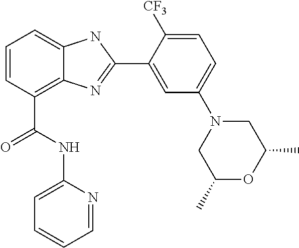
C1=CC(C(NC2=CC=CC=N2)=O)=C2C(=C1)NC(C1=CC(N3CC(C)OC(C)C3)=CC=C1[CF3])=N2
